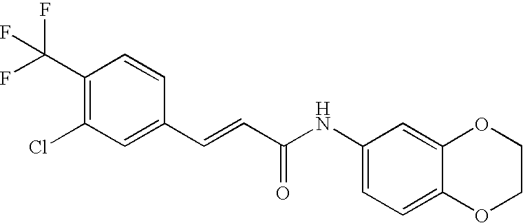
C(=CC(=O)NC1=CC=C2C(=C1)OCCO2)C1=CC(Cl)=C(C(F)(F)F)C=C1
